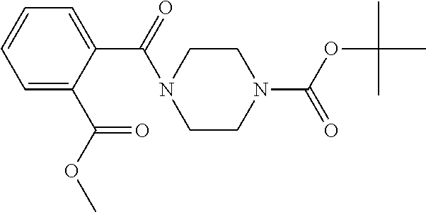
C1=C(C(OC)=O)C(C(=O)N2CCN(C(OC(C)(C)C)=O)CC2)=CC=C1
